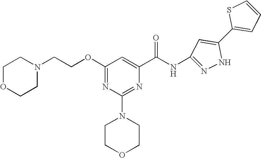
O(C1=NC(N2CCOCC2)=NC(C(NC2=NNC(C3=CC=CS3)=C2)=O)=C1)CCN1CCOCC1
